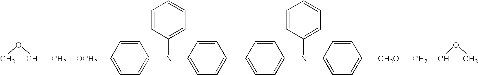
C1C(C[OCH2]C2=CC=C(N(C3=CC=CC=C3)C3=CC=C(C4=CC=C(N(C5=CC=CC=C5)C5=CC=C([CH2O]CC6CO6)C=C5)C=C4)C=C3)C=C2)O1
